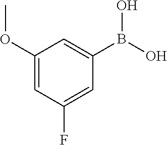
C1(OC)=CC(F)=CC(B(O)O)=C1
